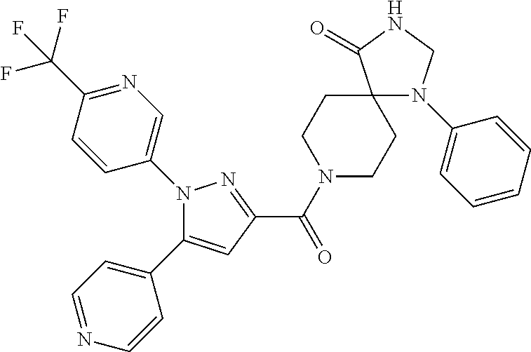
N1(C2=CN=C(C(F)(F)F)C=C2)C(C2=CC=NC=C2)=CC(C(=O)N2CCC3(CC2)N(C2=CC=CC=C2)CNC3=O)=N1
